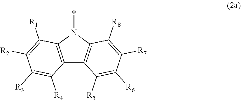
C12=C(N(*)C3=C1C([R5])=C([R6])C([R7])=C3[R8])C([R1])=C([R2])C([R3])=C2[R4]
